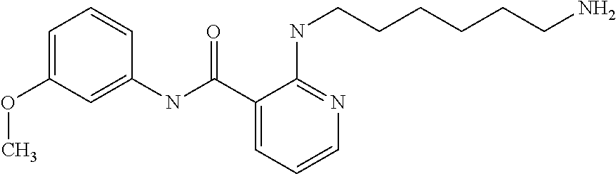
C1=C(OC)C=C(NC(C2=CC=CN=C2NCCCCCCN)=O)C=C1
